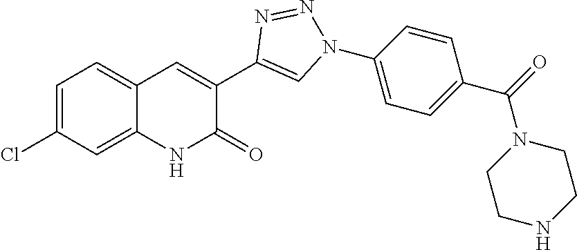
C12=CC(Cl)=CC=C1C=C(C1=CN(C3=CC=C(C(=O)N4CCNCC4)C=C3)N=N1)C(=O)N2
